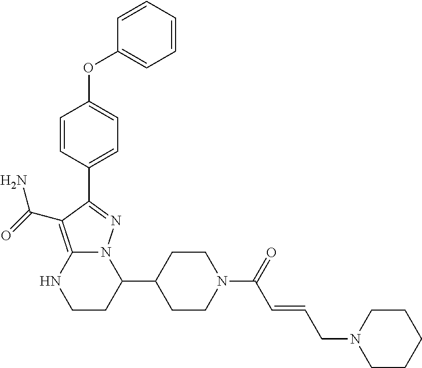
C1(C2N3C(=C(C(=O)N)C(C4=CC=C(OC5=CC=CC=C5)C=C4)=N3)NCC2)CCN(C(=O)C=CCN2CCCCC2)CC1
